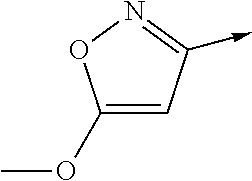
C1(OC)=CC(->C)=NO1
